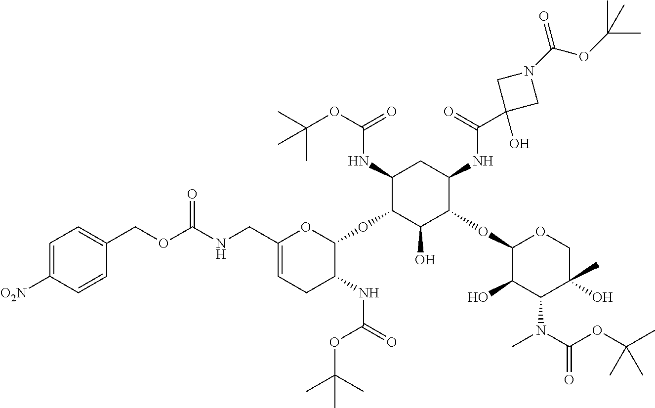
C1(NC(OC(C)(C)C)=O)C(OC2OC(CNC(OCC3=CC=C([O2N])C=C3)=O)=CCC2NC(=O)OC(C)(C)C)C(O)C(OC2C(O)C(N(C)C(=O)OC(C)(C)C)C(C)(O)CO2)C(NC(C2(O)CN(C(OC(C)(C)C)=O)C2)=O)C1
